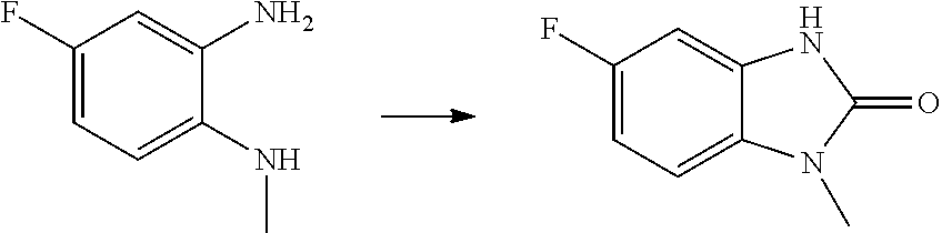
C1(F)=CC=C2C(=C1)NC(=O)N2C.C1(F)=CC=C(NC)C(N)=C1
